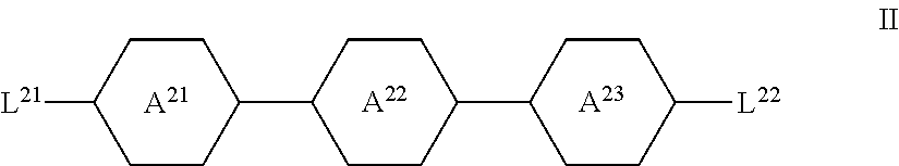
[A22].[A21].[L21]C1CCC(C2CCC(C3CCC([L22])CC3)CC2)CC1.[A23]
